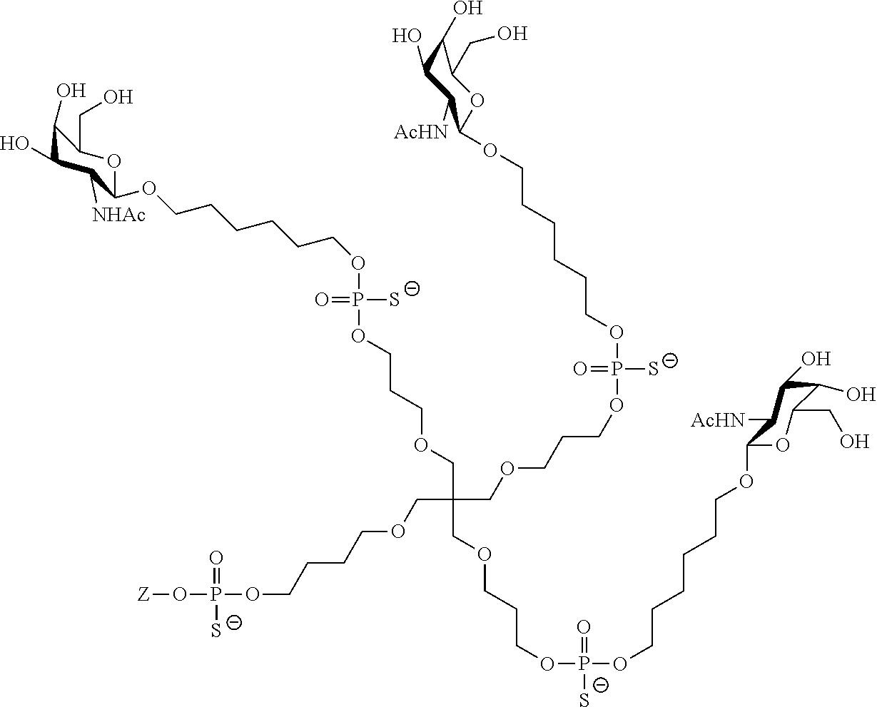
[Z]OP(=O)([S-])OCCCCOCC(COCCCOP([S-])(=O)OCCCCCCOC1OC(CO)C(O)C(O)C1[AcHN])(COCCCOP(OCCCCCCOC1OC(CO)C(O)C(O)C1[NHAc])([S-])=O)COCCCOP(OCCCCCCOC1OC(CO)C(O)C(O)C1[AcHN])(=O)[S-]
